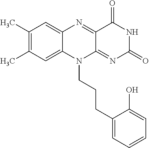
C1(C)=C(C)C=C2C(=C1)N=C1C(=NC(=O)NC1=O)N2CCCC1=CC=CC=C1O
